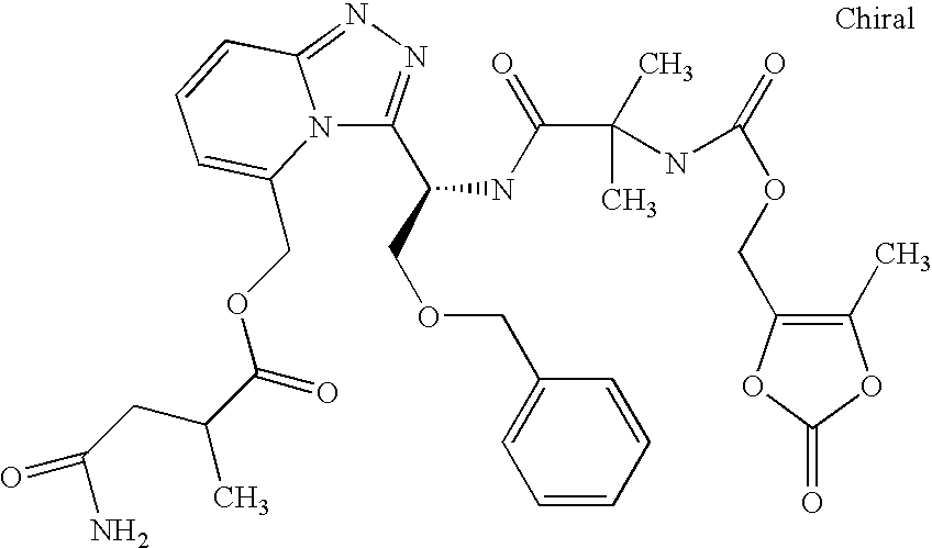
N12C(C(COCC3=CC=CC=C3)NC(C(C)(C)NC(=O)OCC3=C(C)OC(=O)O3)=O)=NN=C1C=CC=C2COC(=O)C(CC(=O)N)C
